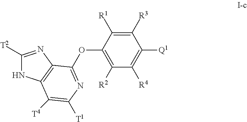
C1([T2])=NC2=C(N1)C([T4])=C([T1])N=C2OC1=C([R2])C([R4])=C([Q1])C([R3])=C1[R1]
